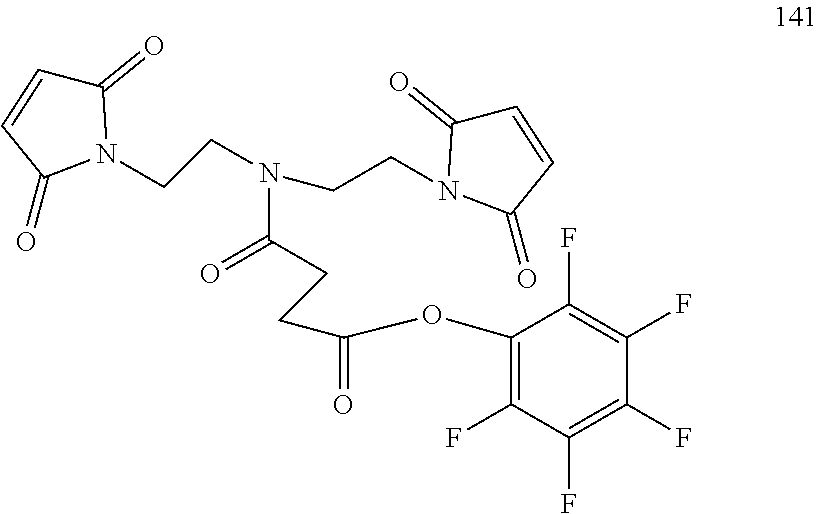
C1(OC(=O)CCC(=O)N(CCN2C(=O)C=CC2=O)CCN2C(=O)C=CC2=O)=C(F)C(F)=C(F)C(F)=C1F
